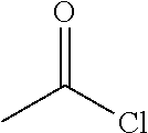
O=C(Cl)C
